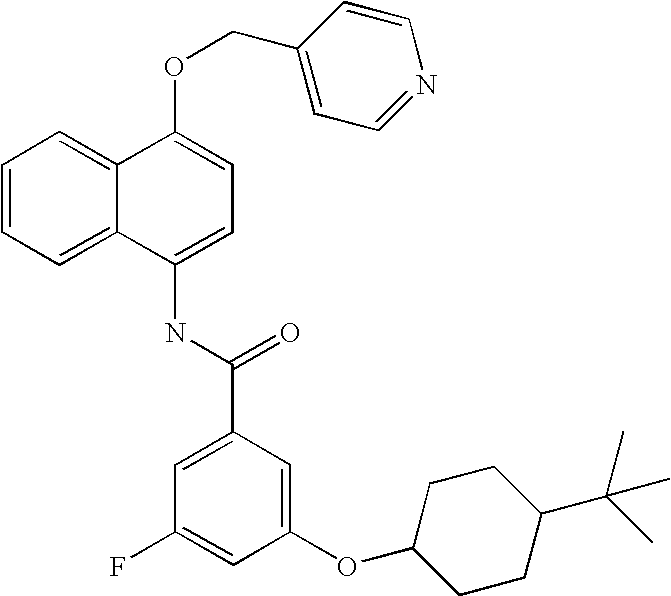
C1=CC=C2C(=C1)C(OCC1=CC=NC=C1)=CC=C2NC(C1=CC(F)=CC(OC2CCC(C(C)(C)C)CC2)=C1)=O
